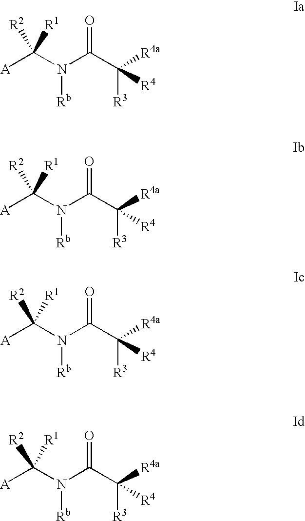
[A]C(N(C(C([R3])([R4a])[R4])=O)[Rb])([R2])[R1].[A]C(N(C(C([R3])([R4a])[R4])=O)[Rb])([R2])[R1].[A]C(N(C(C([R3])([R4a])[R4])=O)[Rb])([R2])[R1].[A]C(N(C(C([R3])([R4a])[R4])=O)[Rb])([R2])[R1]
